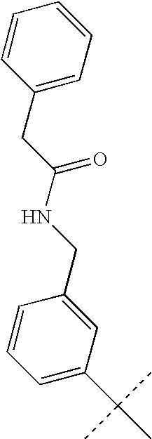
C1=CC=C(C(C)(C)C)C=C1CNC(=O)CC1=CC=CC=C1
